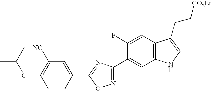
C1(OC(C)C)=C([NC])C=C(C2=NC(C3=CC4=C(C=C3F)C(CC[CO2Et])=CN4)=NO2)C=C1
